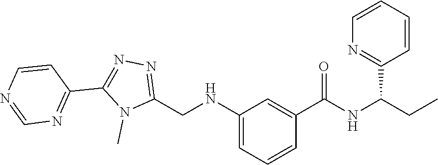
N1=C(CNC2=CC=CC(C(=O)NC(CC)C3=NC=CC=C3)=C2)N(C)C(C2=NC=NC=C2)=N1
